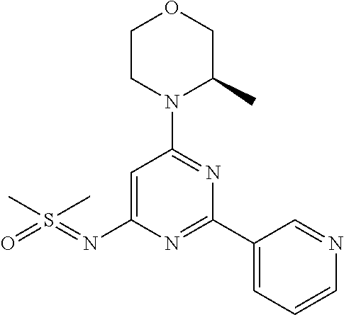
O1CCN(C2=NC(C3=CC=CN=C3)=NC(N=S(=O)(C)C)=C2)C(C)C1
